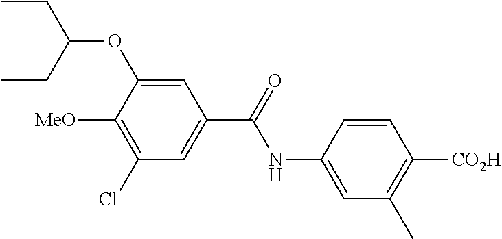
C1=C(NC(=O)C2=CC(Cl)=C([MeO])C(OC(CC)CC)=C2)C=CC([CO2H])=C1C
